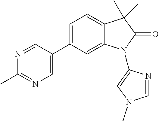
C1=C(C2=CC=C3C(=C2)N(C2=CN(C)C=N2)C(=O)C3(C)C)C=NC(C)=N1
